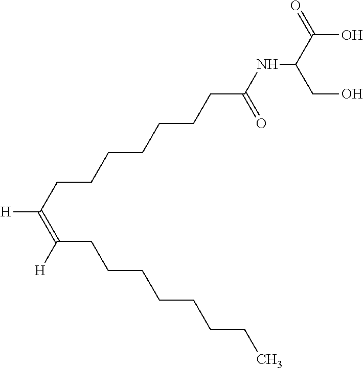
[H]C(CCCCCCCC(NC(C(O)=O)CO)=O)=C([H])CCCCCCCC
